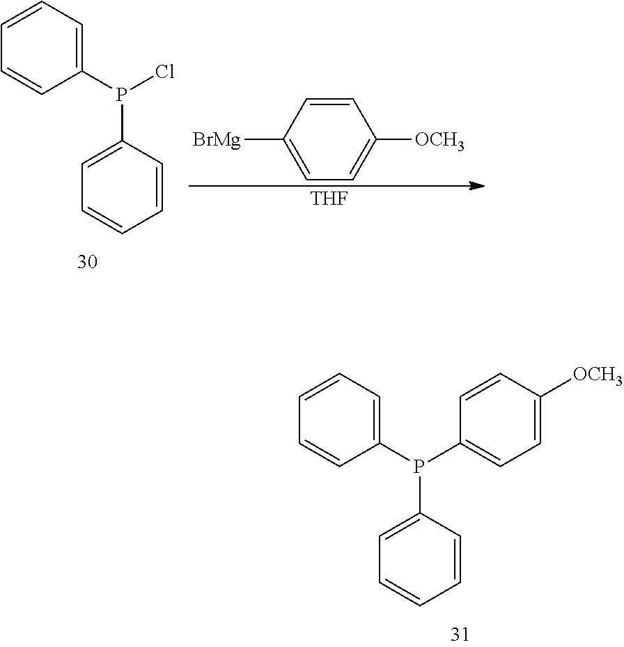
C1=CC=C(P(C2=CC=C([OCH3])C=C2)C2=CC=CC=C2)C=C1.C1=CC=C(P(Cl)C2=CC=CC=C2)C=C1.C1=CC([BrMg])=CC=C1[OCH3].[THF]
